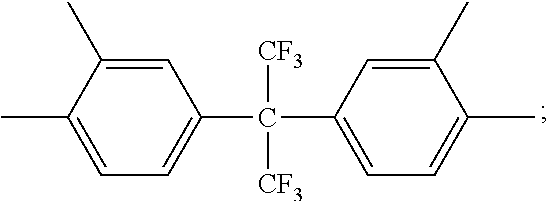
CC1=CC=C(C(C2=CC=C(C)C(C)=C2)([CF3])[CF3])C=C1C
